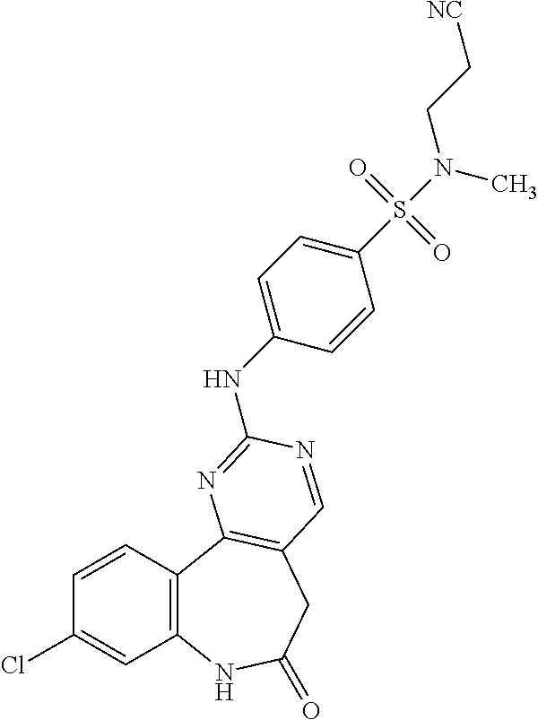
C1(Cl)=CC2=C(C=C1)C1=C(CC(=O)N2)C=NC(NC2=CC=C(S(N(CC[NC])C)(=O)=O)C=C2)=N1
